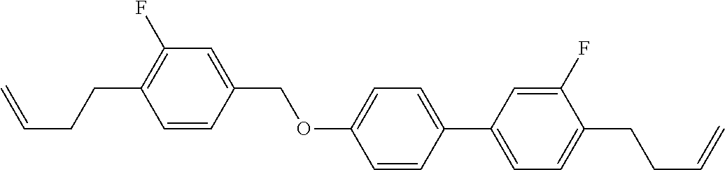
C1=CC(COC2=CC=C(C3=CC=C(CCC=C)C(F)=C3)C=C2)=CC(F)=C1CCC=C
